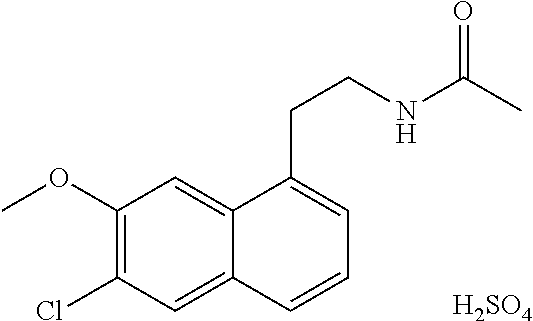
C1(OC)=C(Cl)C=C2C(=C1)C(CCNC(C)=O)=CC=C2.[H2SO4]
